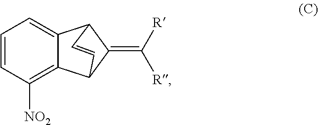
C1=CC([NO2])=C2C(=C1)C1C(=C([R])[R])C2C=C1
